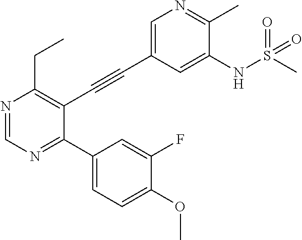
N1=CN=C(C2=CC=C(OC)C(F)=C2)C(C#CC2=CN=C(C)C(NS(C)(=O)=O)=C2)=C1CC
